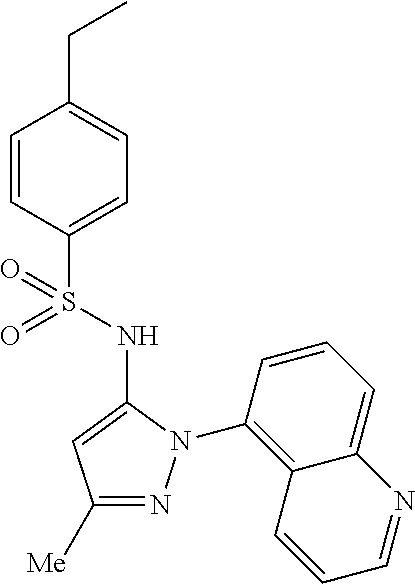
C1(CC)=CC=C(S(=O)(=O)NC2=CC([Me])=NN2C2=C3C(=CC=C2)N=CC=C3)C=C1
